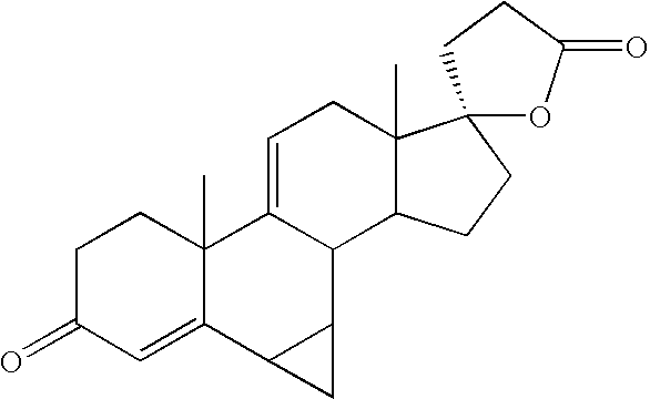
C1C(=O)C=C2C(C)(C1)C1=CCC3(C)C(C1C1C2C1)CCC31OC(=O)CC1
